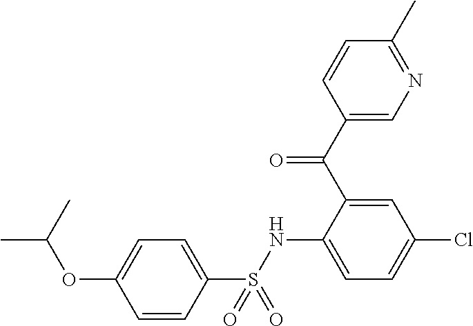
C1=CC(S(NC2=CC=C(Cl)C=C2C(C2=CN=C(C)C=C2)=O)(=O)=O)=CC=C1OC(C)C
